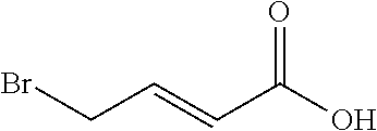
O=C(O)C=CCBr
